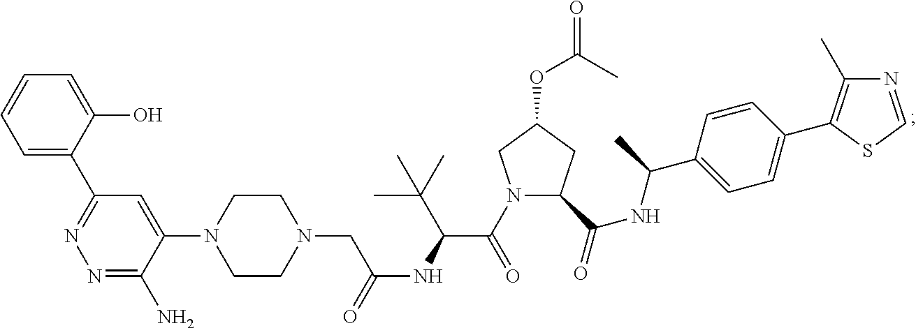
N1=CSC(C2=CC=C(C(NC(=O)C3N(C(C(NC(CN4CCN(C5=CC(C6=CC=CC=C6O)=NN=C5N)CC4)=O)C(C)(C)C)=O)CC(OC(C)=O)C3)C)C=C2)=C1C
